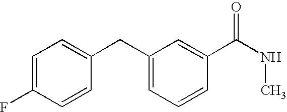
C1=C(F)C=CC(CC2=CC=CC(C(NC)=O)=C2)=C1
